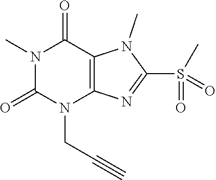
N1(C)C(=O)N(CC#C)C2=C(C1=O)N(C)C(S(=O)(C)=O)=N2
